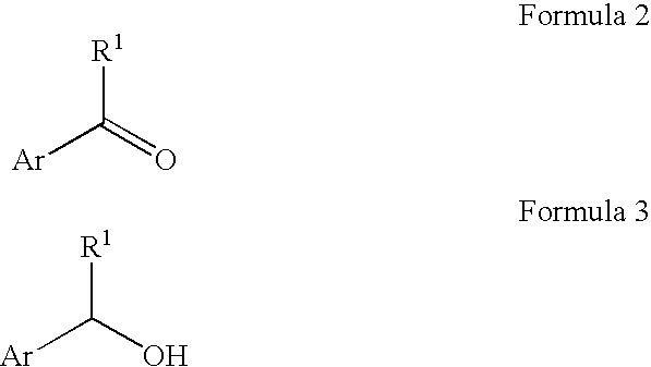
[Ar]C(=O)[R1].[Ar]C(O)[R1]
